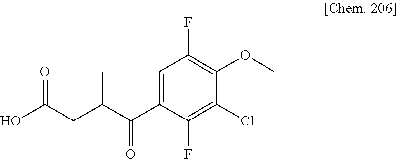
OC(CC(C(C1=CC(F)=C(OC)C(Cl)=C1F)=O)C)=O
